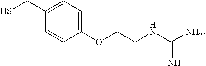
C1(CS)=CC=C(OCCNC(N)=N)C=C1
